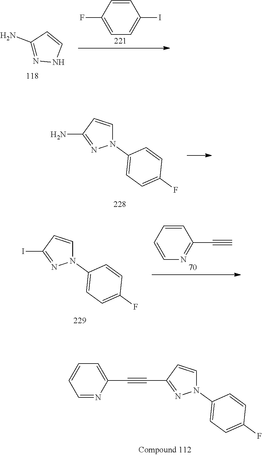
C1(N)=NNC=C1.C1=CC(I)=CC=C1F.NC1=NN(C2=CC=C(F)C=C2)C=C1.C1=CC(C#C)=NC=C1.IC1=NN(C2=CC=C(F)C=C2)C=C1.C1=CC=NC(C#CC2=NN(C3=CC=C(F)C=C3)C=C2)=C1
